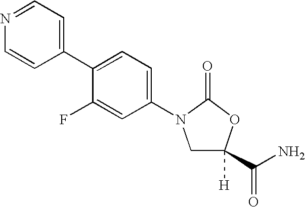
C1=CC(C2=CC=C(N3CC(C(N)=O)([H])OC3=O)C=C2F)=CC=N1
